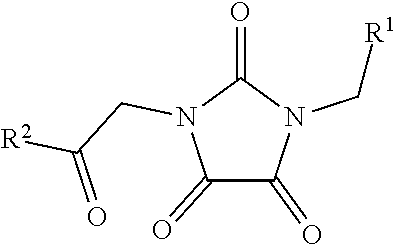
C1(=O)C(=O)N(C[R1])C(=O)N1CC(=O)[R2]
